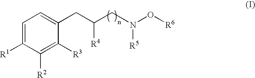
C1=C([R1])C([R2])=C([R3])C(CC([R4])CN([R5])O[R6])=C1
